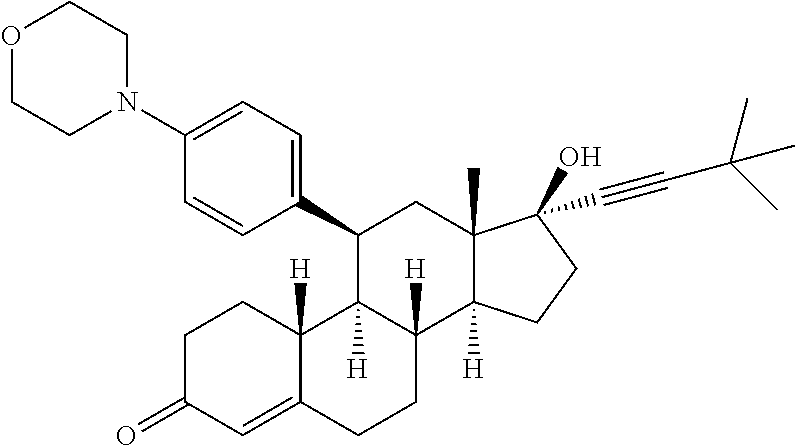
C1(C2C3([H])C([H])(C4([H])C(C)(C2)C(O)(C#CC(C)(C)C)CC4)CCC2=CC(=O)CCC32[H])=CC=C(N2CCOCC2)C=C1
